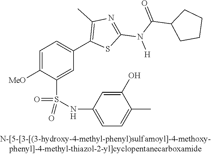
C1=C([OMe])C(S(NC2=CC=C(C)C(O)=C2)(=O)=O)=CC(C2=C(C)N=C(N([H])C(C3CCCC3)=O)S2)=C1
